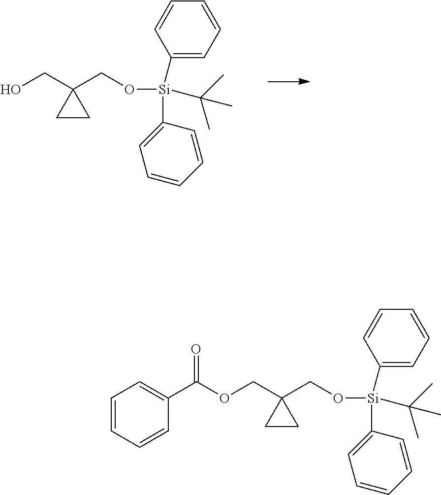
OCC1(CO[Si](C2=CC=CC=C2)(C2=CC=CC=C2)C(C)(C)C)CC1.O(CC1(CO[Si](C2=CC=CC=C2)(C2=CC=CC=C2)C(C)(C)C)CC1)C(C1=CC=CC=C1)=O
